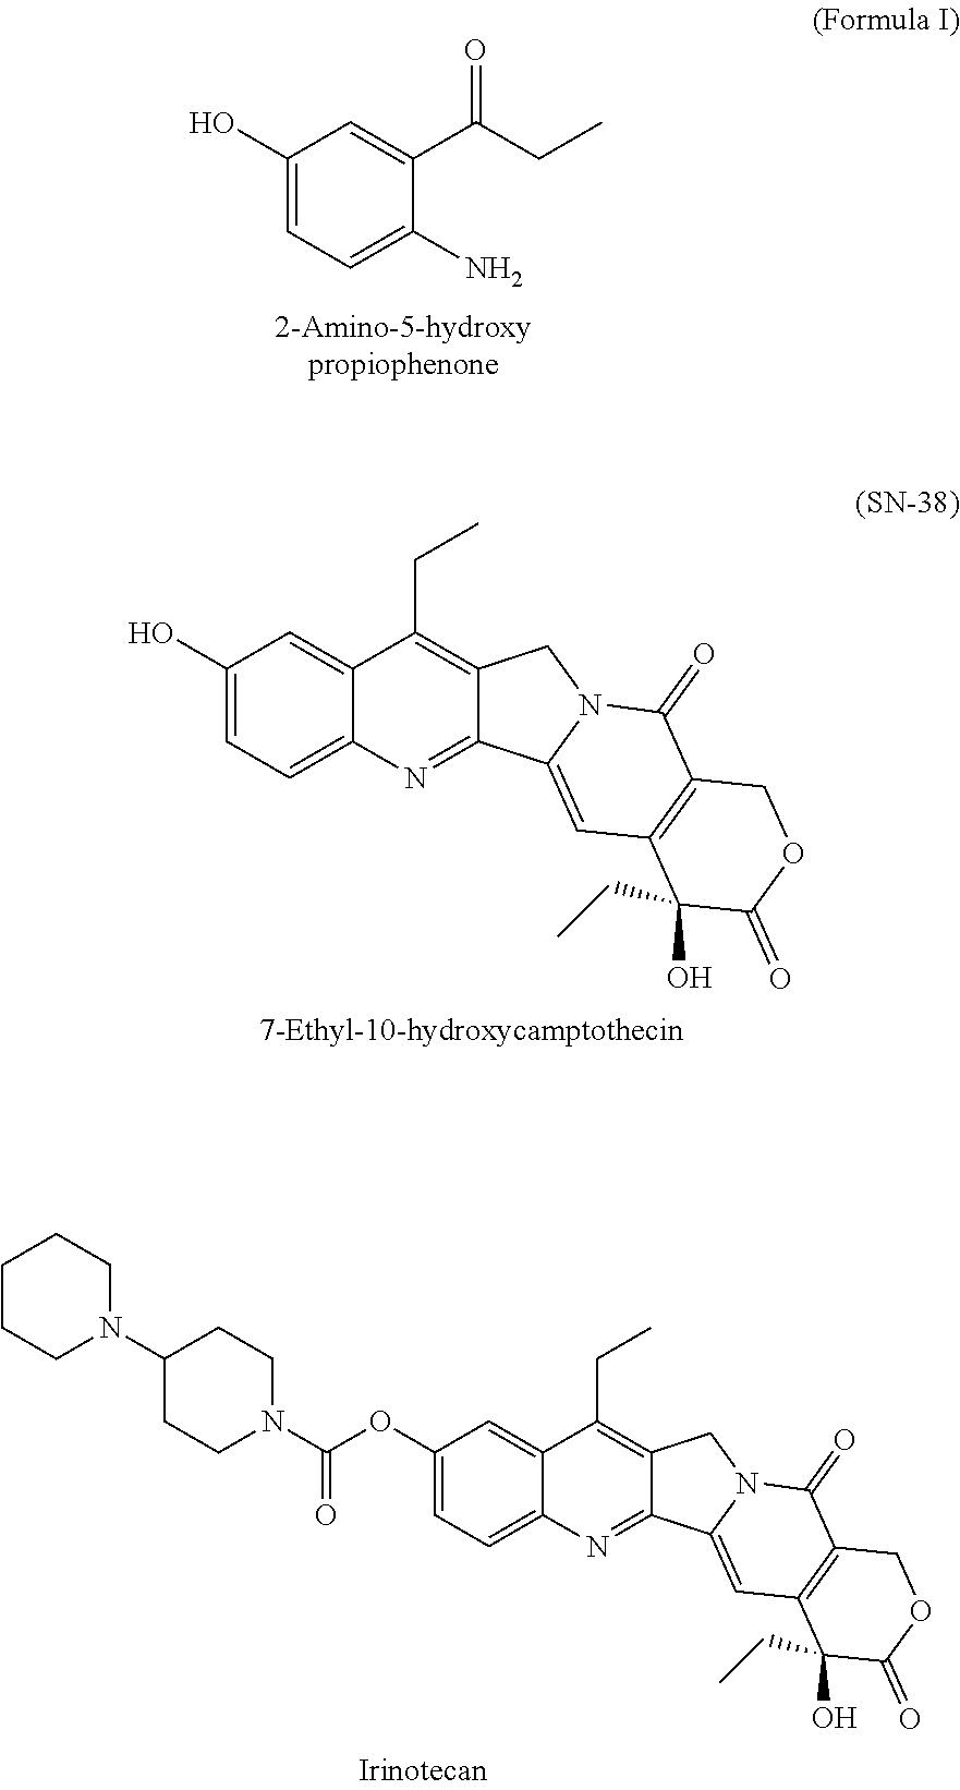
C1(O)=CC=C(N)C(C(CC)=O)=C1.C1(O)=CC=C2C(=C1)C(CC)=C1C(=N2)C2=CC3=C(C(=O)N2C1)COC(=O)C3(O)CC.C1(OC(N2CCC(N3CCCCC3)CC2)=O)=CC=C2C(=C1)C(CC)=C1C(=N2)C2=CC3=C(C(=O)N2C1)COC(=O)C3(O)CC
